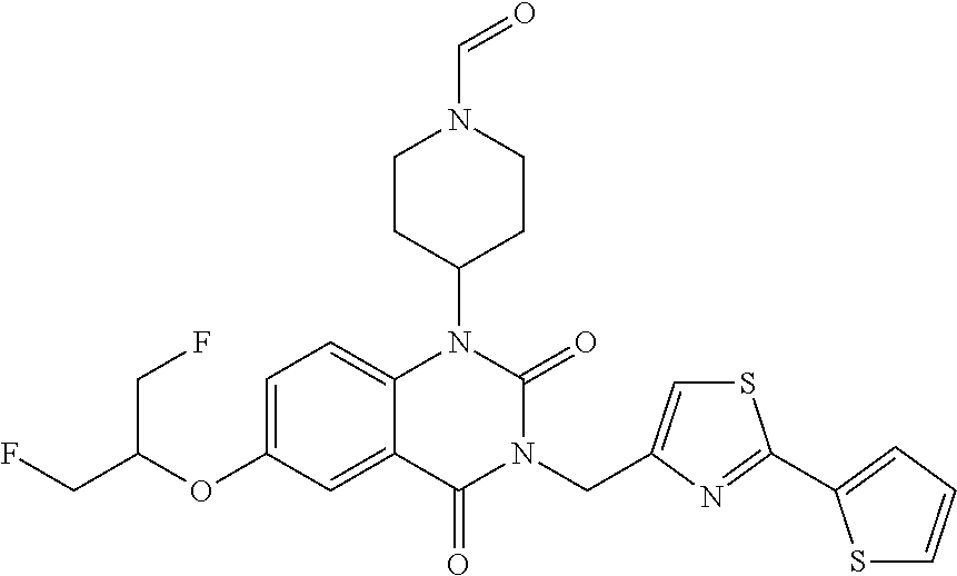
C1=C(OC(CF)CF)C=C2C(=C1)N(C1CCN(C=O)CC1)C(=O)N(CC1=CSC(C3=CC=CS3)=N1)C2=O
